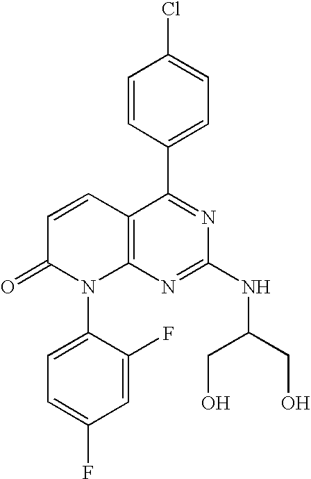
C1=CC(C2=NC(NC(CO)CO)=NC3=C2C=CC(=O)N3C2=CC=C(F)C=C2F)=CC=C1Cl
